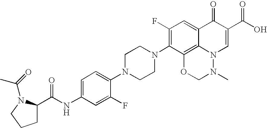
C1=C(NC(=O)C2CCCN2C(=O)C)C=C(F)C(N2CCN(C3=C(F)C=C4C5=C3OCN(C)N5C=C(C(O)=O)C4=O)CC2)=C1
